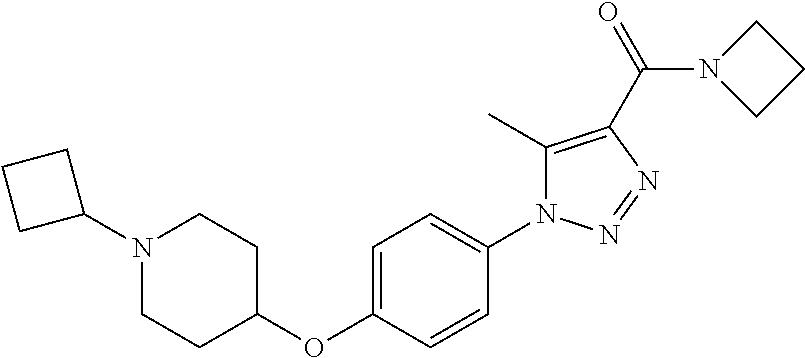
N1(C2CCC2)CCC(OC2=CC=C(N3C(C)=C(C(=O)N4CCC4)N=N3)C=C2)CC1
